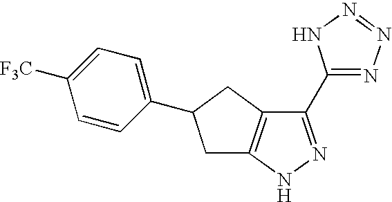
C1(C2=NN=NN2)=NNC2=C1CC(C1=CC=C([F3C])C=C1)C2
